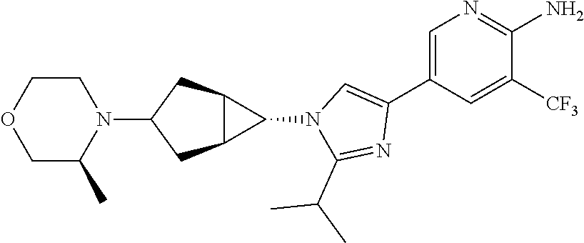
C1=C(C2=CN(C3C4C3CC(N3CCOCC3C)C4)C(C(C)C)=N2)C=C([CF3])C(N)=N1
